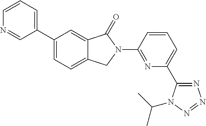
C1(C2=CC=CN=C2)=CC=C2C(=C1)C(=O)N(C1=NC(C3=NN=NN3C(C)C)=CC=C1)C2
